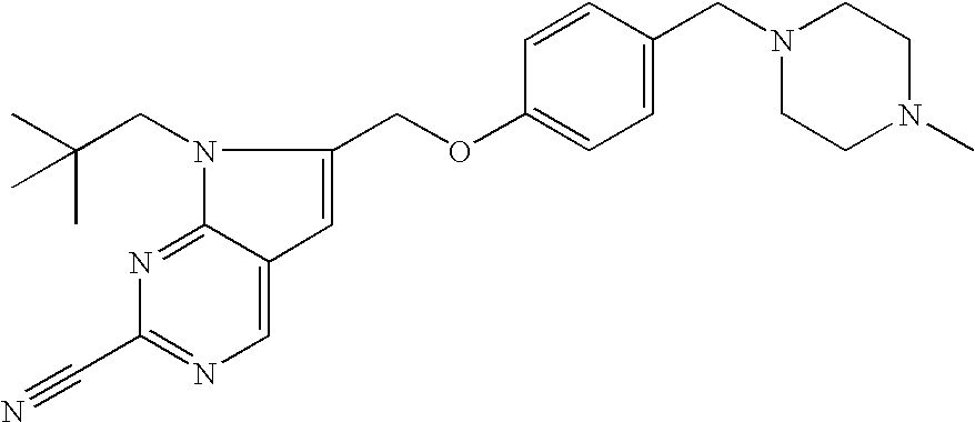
N1=C2C(=CN=C1C#N)C=C(COC1=CC=C(CN3CCN(C)CC3)C=C1)N2CC(C)(C)C
